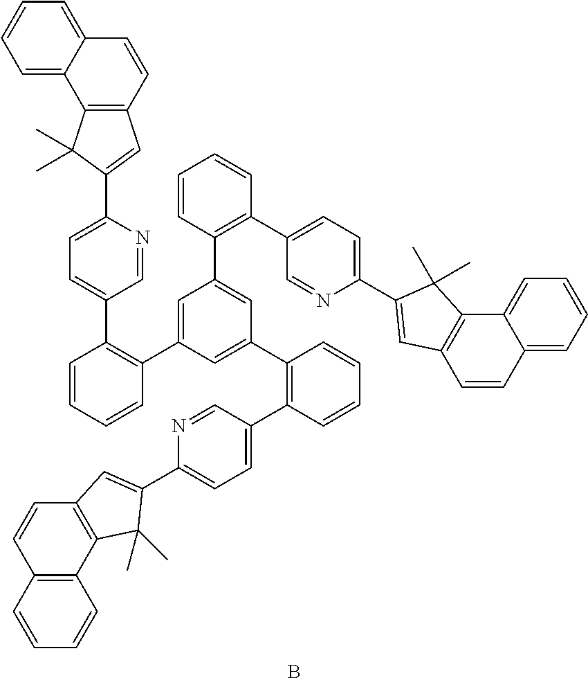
C1(C2=CC3=C(C2(C)C)C2=CC=CC=C2C=C3)=CC=C(C2=C(C3=CC(C4=C(C5=CC=C(C6=CC7=C(C8=CC=CC=C8C=C7)C6(C)C)N=C5)C=CC=C4)=CC(C4=C(C5=CC=C(C6=CC7=C(C8=C(C=C7)C=CC=C8)C6(C)C)N=C5)C=CC=C4)=C3)C=CC=C2)C=N1.B
